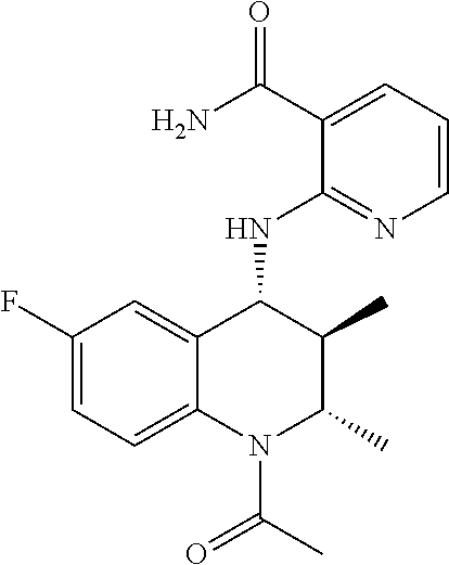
C1(F)=CC=C2C(=C1)C(NC1=NC=CC=C1C(N)=O)C(C)C(C)N2C(C)=O
